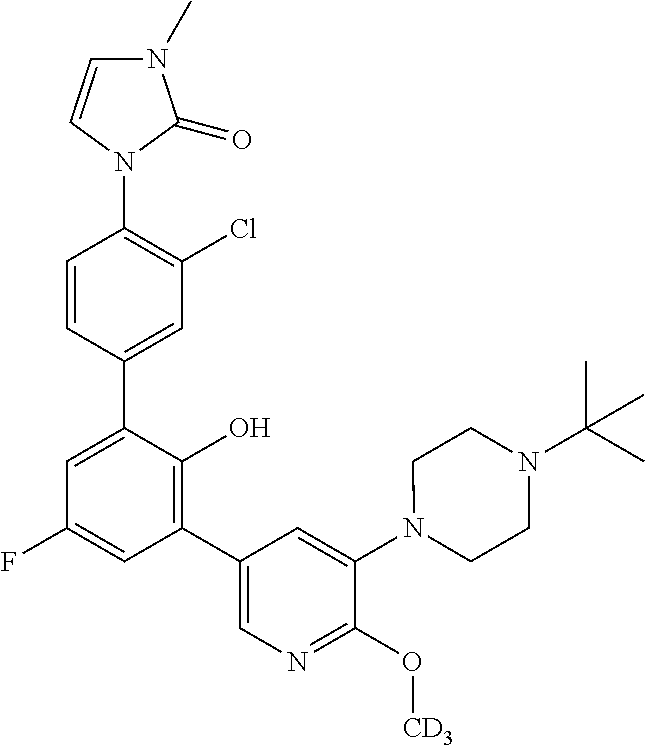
C1=CC(C2=CC(F)=CC(C3=CN=C(O[CD3])C(N4CCN(C(C)(C)C)CC4)=C3)=C2O)=CC(Cl)=C1N1C(=O)N(C)C=C1
